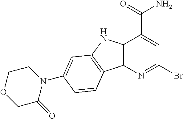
C12=C(N=C(Br)C=C1C(=O)N)C1=C(N2)C=C(N2CCOCC2=O)C=C1
